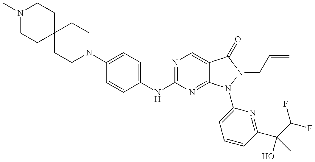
N1(C)CCC2(CC1)CCN(C1=CC=C(NC3=NC=C4C(=N3)N(C3=CC=CC(C(O)(C(F)F)C)=N3)N(CC=C)C4=O)C=C1)CC2
